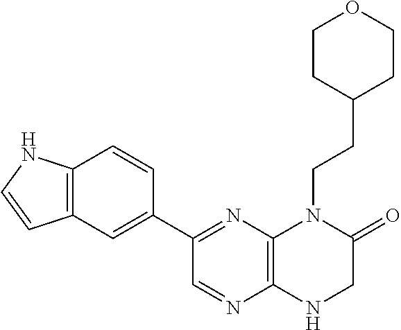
C1(C2=NC3=C(N=C2)NCC(=O)N3CCC2CCOCC2)=CC2=C(C=C1)NC=C2
